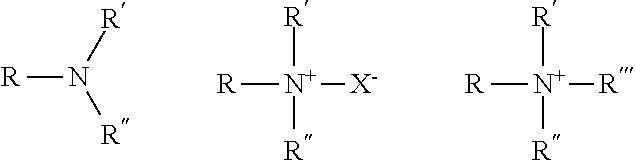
[R][N+]([R])([R])[X-].[R]N([R])[R].[R][N+]([R])([R])[R]
